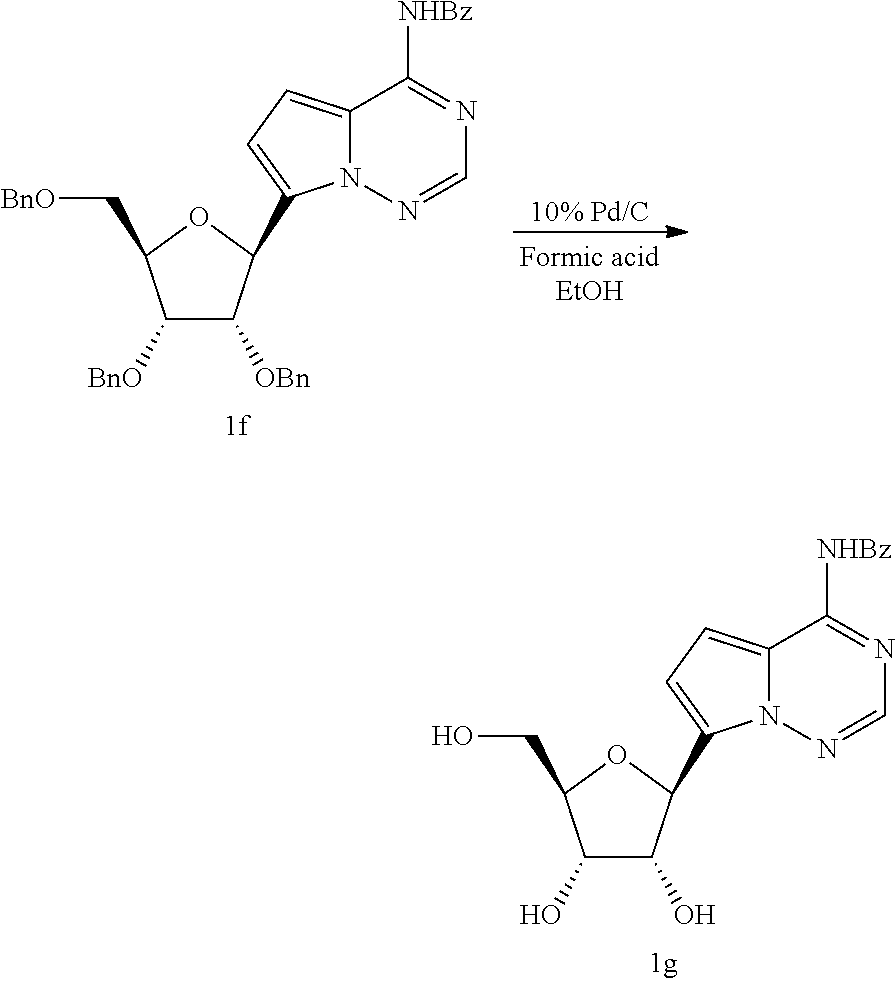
C12=CC=C(C3C([OBn])C([BnO])C(C[BnO])O3)N1N=CN=C2[NHBz].[10% Pd/C].C12=CC=C(C3C(O)C(O)C(CO)O3)N1N=CN=C2[NHBz]
